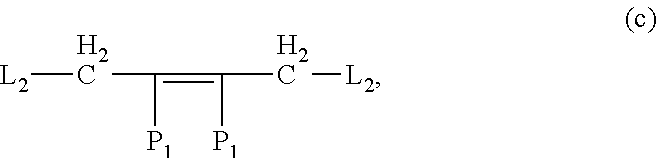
[L2]CC([P1])=C([P1])C[L2]
